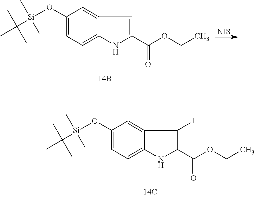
C1(O[Si](C(C)(C)C)(C)C)=CC=C2C(=C1)C(I)=C(C(OCC)=O)N2.C1(O[Si](C(C)(C)C)(C)C)=CC=C2C(=C1)C=C(C(OCC)=O)N2.[NIS]
